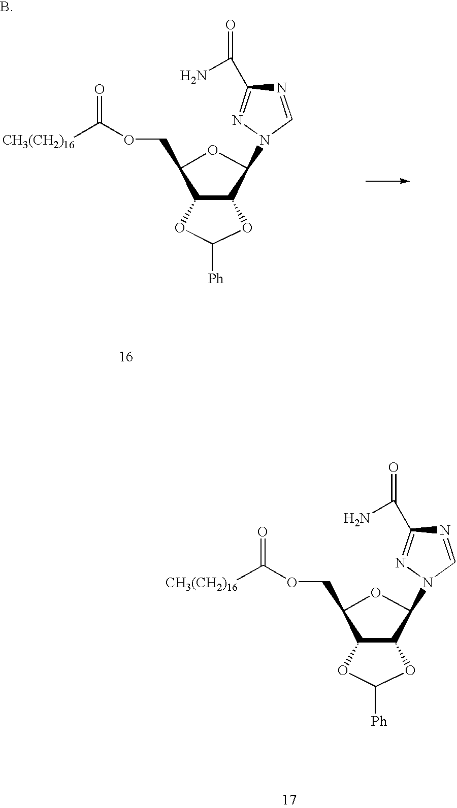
C1(COC([CH3(CH2)16])=O)C2C(C(N3C=NC(C(N)=O)=N3)O1)OC([Ph])O2.C1(COC([CH3(CH2)16])=O)C2C(C(N3C=NC(C(N)=O)=N3)O1)OC([Ph])O2
